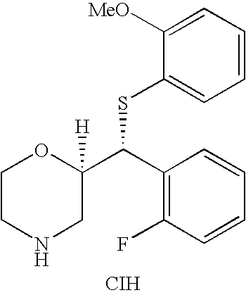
C1CNCC(C(C2=C(F)C=CC=C2)SC2=CC=CC=C2[MeO])([H])O1.[CIH]
